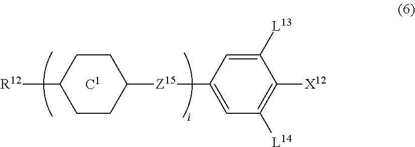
[R12]C1CCC([Z15]C2=CC([L14])=C([X12])C([L13])=C2)CC1
